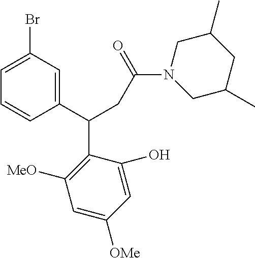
C1=C(Br)C=C(C(CC(N2CC(C)CC(C)C2)=O)C2=C([MeO])C=C([OMe])C=C2O)C=C1
